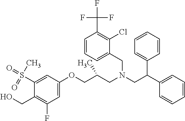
C1=C(OCC(CN(CC(C2=CC=CC=C2)C2=CC=CC=C2)CC2=CC=CC(C(F)(F)F)=C2Cl)C)C=C(S(C)(=O)=O)C(CO)=C1F
